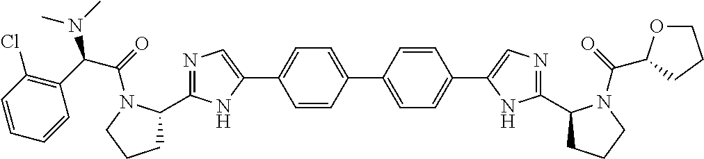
C1=CC(C2=CN=C(C3CCCN3C(=O)C(C3=C(Cl)C=CC=C3)N(C)C)N2)=CC=C1C1=CC=C(C2=CN=C(C3CCCN3C(=O)C3OCCC3)N2)C=C1
